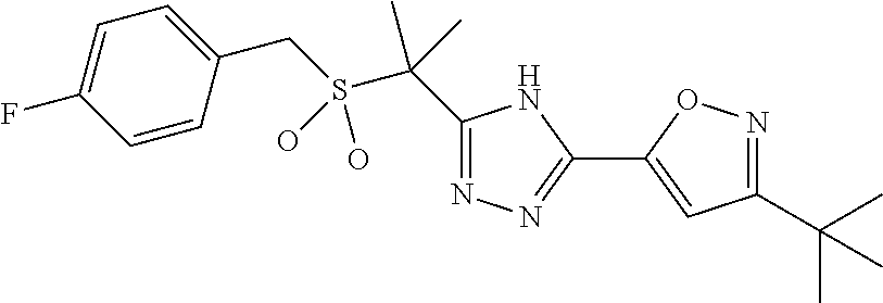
S(C(C)(C)C1=NN=C(C2=CC(C(C)(C)C)=NO2)N1)(CC1=CC=C(F)C=C1)(O)O
